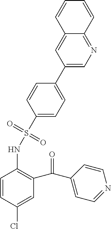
C1(S(NC2=C(C(C3=CC=NC=C3)=O)C=C(Cl)C=C2)(=O)=O)=CC=C(C2=CN=C3C(=C2)C=CC=C3)C=C1
